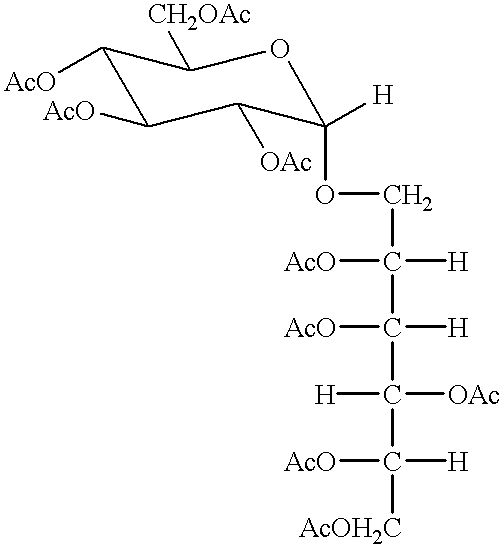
C1([AcO])C([AcO])C([OAc])C(OCC(C([H])(C([H])([OAc])C([AcO])([H])[AcOH2C])[AcO])([AcO])[H])([H])OC1[CH2OAc]
